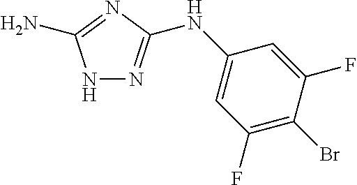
N1N=C(NC2=CC(F)=C(Br)C(F)=C2)N=C1N
